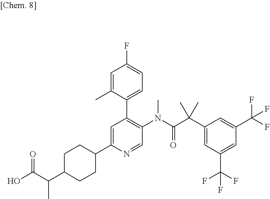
C1=C(C2CCC(C(C(O)=O)C)CC2)N=CC(N(C(C(C2=CC(C(F)(F)F)=CC(C(F)(F)F)=C2)(C)C)=O)C)=C1C1=CC=C(F)C=C1C
